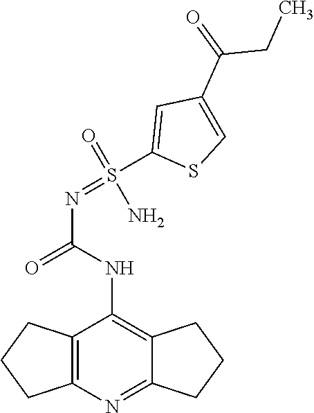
C12=NC3=C(C(NC(N=S(C4=CC(C(CC)=O)=CS4)(N)=O)=O)=C1CCC2)CCC3
